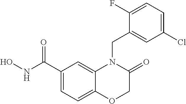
C1(C(NO)=O)=CC=C2C(=C1)N(CC1=CC(Cl)=CC=C1F)C(=O)CO2
